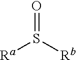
O=S([Rb])[Ra]
